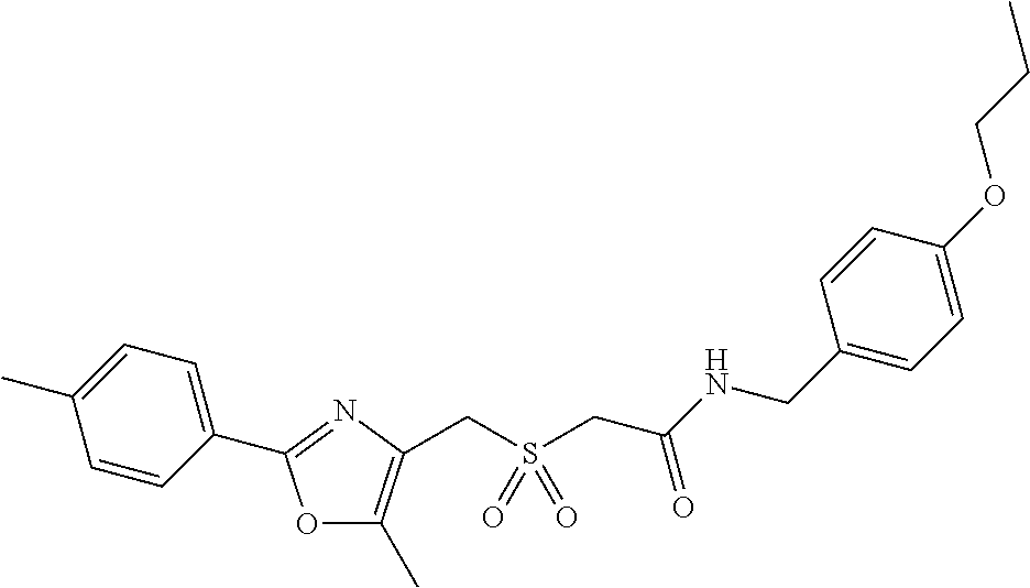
C1=CC(C2=NC(CS(CC(NCC3=CC=C(OCCC)C=C3)=O)(=O)=O)=C(C)O2)=CC=C1C
